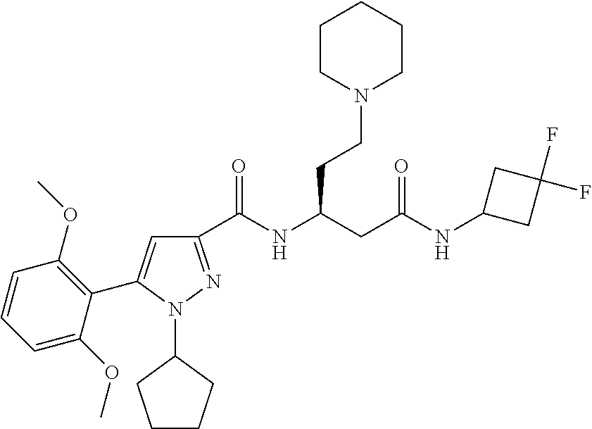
C1(C(NC(CC(NC2CC(F)(F)C2)=O)CCN2CCCCC2)=O)=NN(C2CCCC2)C(C2=C(OC)C=CC=C2OC)=C1
